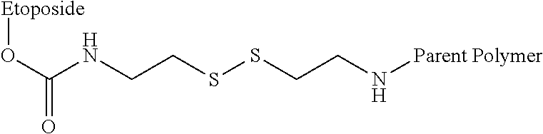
[Etoposide]OC(=O)NCCSSCCN[Parent Polymer]
